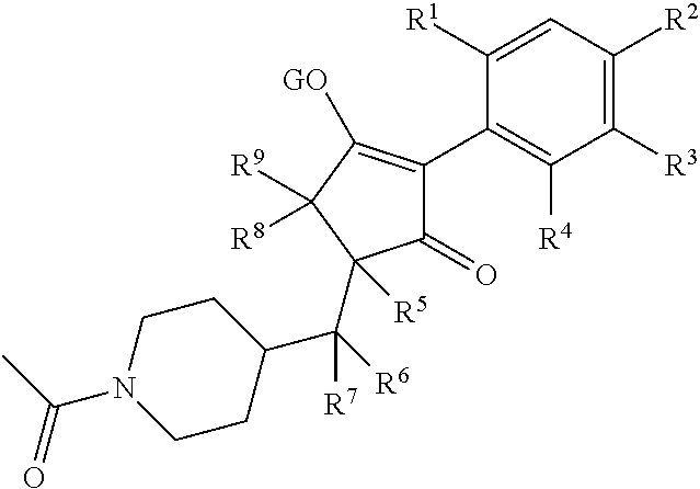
C1(=O)C(C2=C([R4])C([R3])=C([R2])C=C2[R1])=C([GO])C([R9])([R8])C1(C(C1CCN(C(C)=O)CC1)([R6])[R7])[R5]
